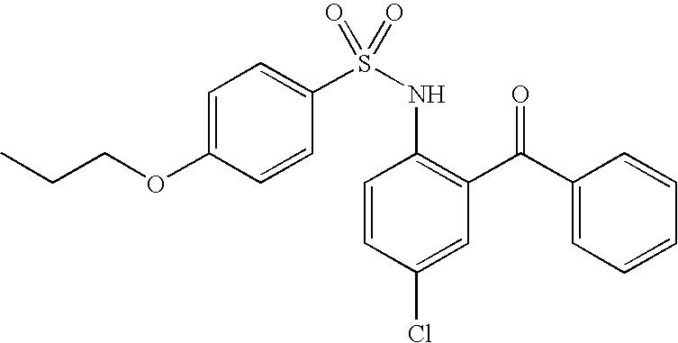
O(C1=CC=C(S(NC2=C(C(C3=CC=CC=C3)=O)C=C(Cl)C=C2)(=O)=O)C=C1)CCC
